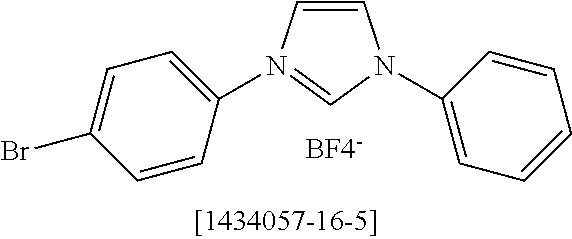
C1=CN(C2=CC=C(Br)C=C2)=CN1C1=CC=CC=C1
